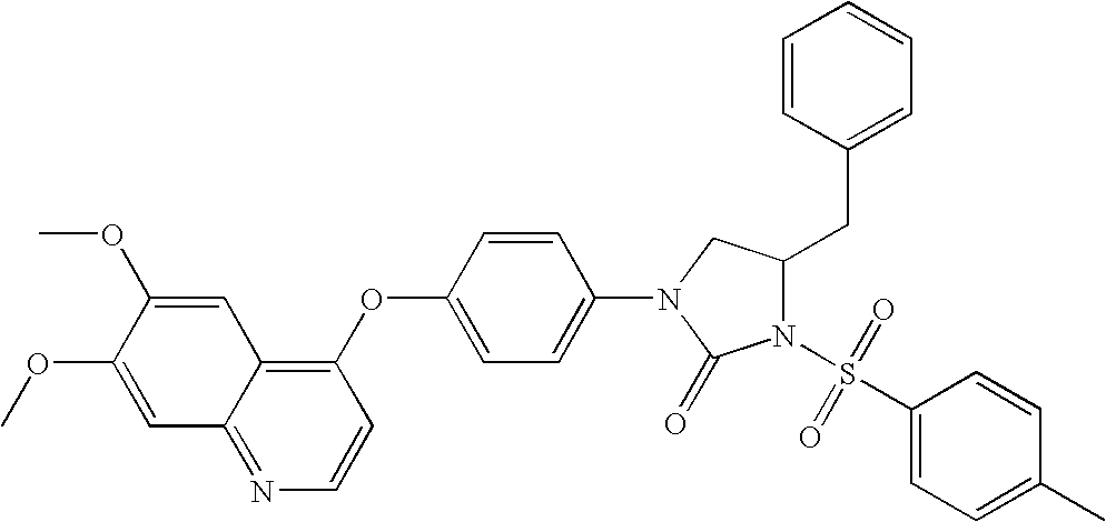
C1(OC2=CC=C(N3C(=O)N(S(=O)(=O)C4=CC=C(C)C=C4)C(CC4=CC=CC=C4)C3)C=C2)=C2C(=NC=C1)C=C(OC)C(OC)=C2
